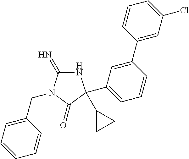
N1C(=N)N(CC2=CC=CC=C2)C(=O)C1(C1CC1)C1=CC=CC(C2=CC(Cl)=CC=C2)=C1
